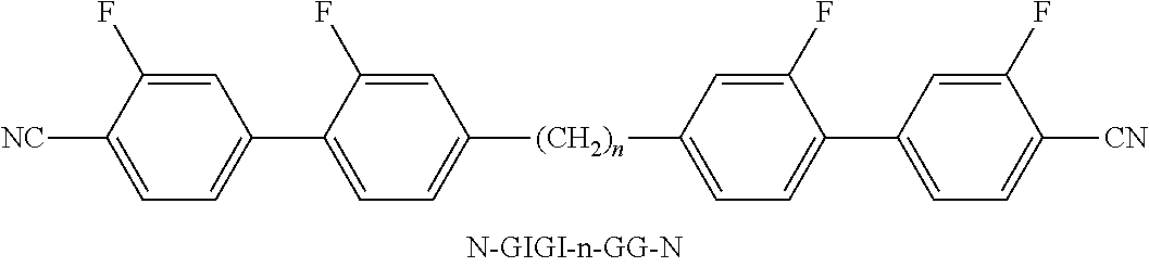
C1=C(F)C([NC])=CC=C1C1=CC=C([(CH2)n]C2=CC=C(C3=CC=C([CN])C(F)=C3)C(F)=C2)C=C1F
